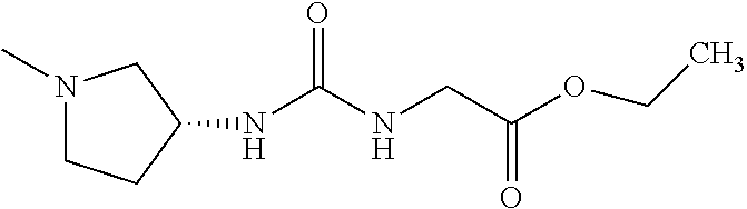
N1(C)CCC(NC(=O)NCC(=O)OCC)C1
